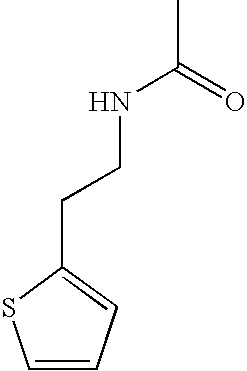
C1(CCNC(C)=O)=CC=CS1
